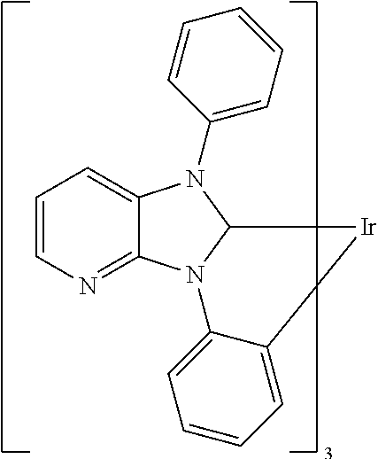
C1=CN=C2C(=C1)N(C1=CC=CC=C1)C1N2C2=CC=CC=C2[Ir]1
